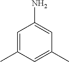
C1=C(C)C=C(C)C=C1N
